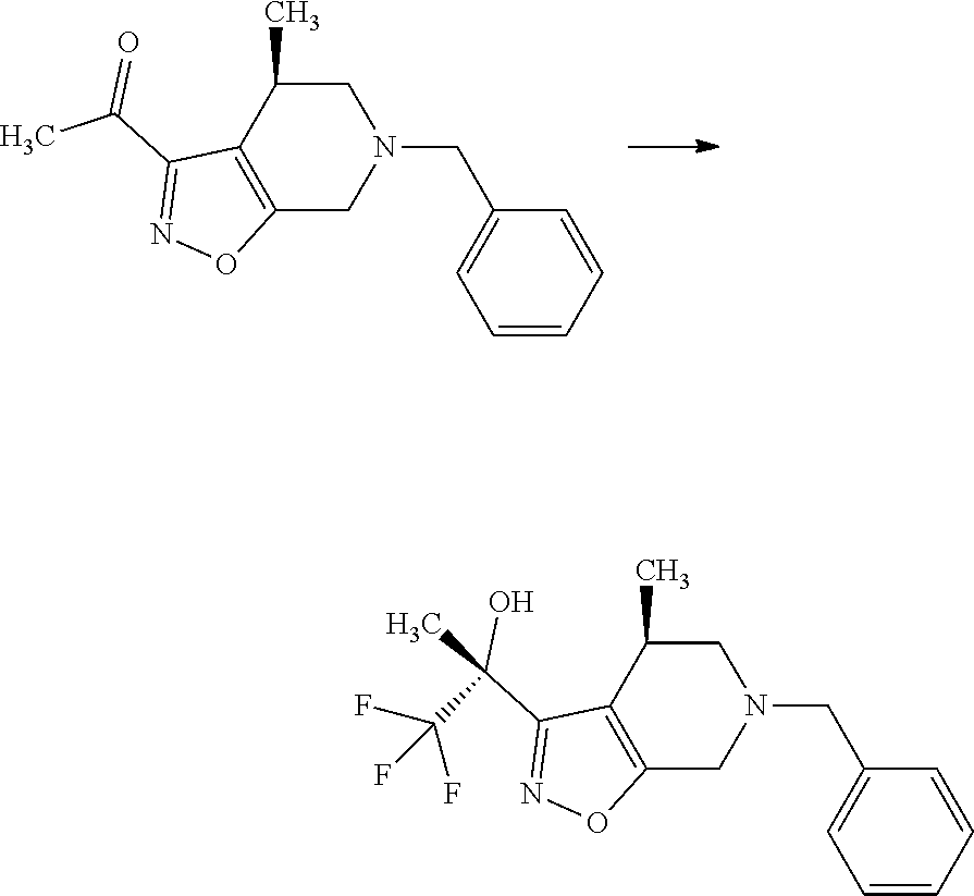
N1(CC2=CC=CC=C2)CC(C)C2=C(C1)ON=C2C(=O)C.N1(CC2=CC=CC=C2)CC(C)C2=C(C1)ON=C2C(O)(C)C(F)(F)F
